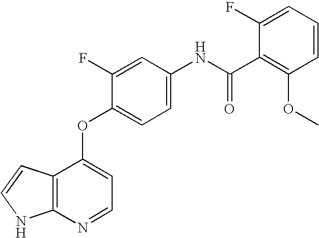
N(C1=CC=C(OC2=CC=NC3=C2C=CN3)C(F)=C1)C(C1=C(OC)C=CC=C1F)=O
